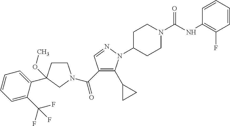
C1CC(OC)(C2=CC=CC=C2C(F)(F)F)CN1C(C1=C(C2CC2)N(C2CCN(C(NC3=C(F)C=CC=C3)=O)CC2)N=C1)=O
